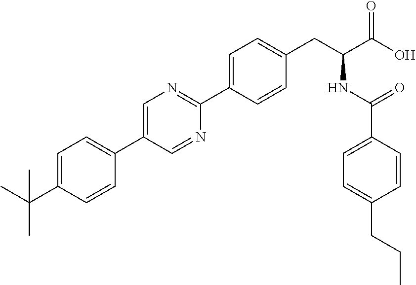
CC(C1=CC=C(C2=CN=C(C3=CC=C(CC(NC(=O)C4=CC=C(CCC)C=C4)C(O)=O)C=C3)N=C2)C=C1)(C)C
